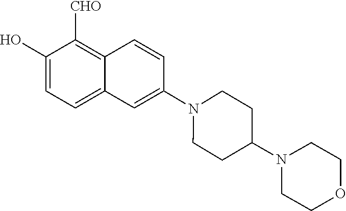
C1(O)=CC=C2C(=C1[CHO])C=CC(N1CCC(N3CCOCC3)CC1)=C2
